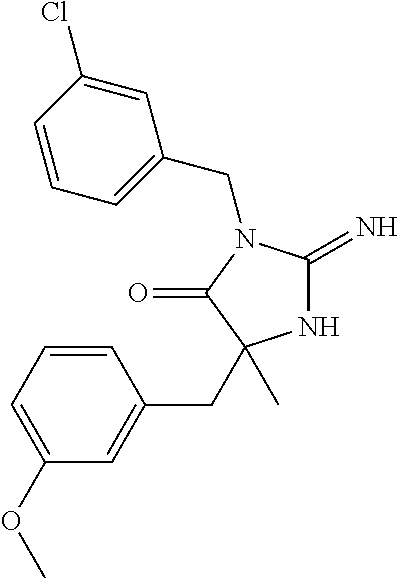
C(N1C(=N)NC(CC2=CC(OC)=CC=C2)(C)C1=O)C1=CC=CC(Cl)=C1
